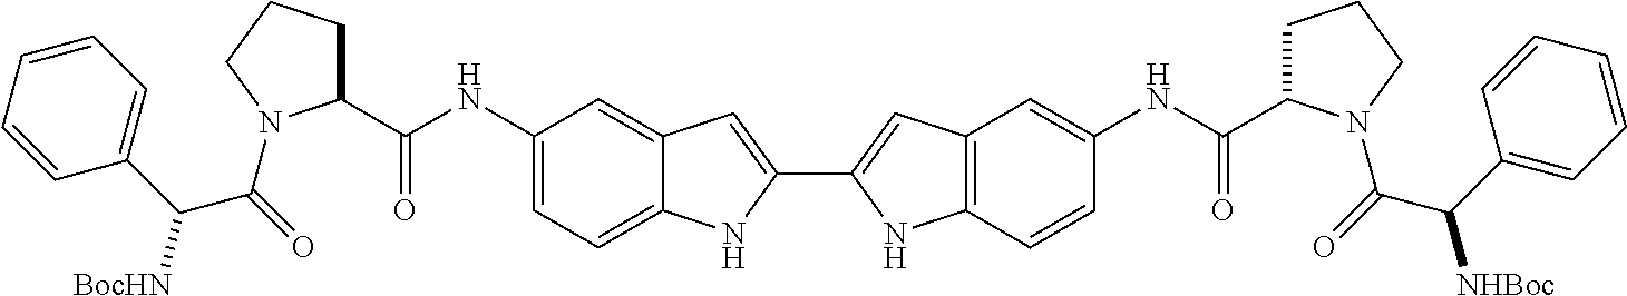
C1(NC(C2CCCN2C(=O)C(C2=CC=CC=C2)[BocHN])=O)=CC=C2C(=C1)C=C(C1=CC3=C(N1)C=CC(NC(C1CCCN1C(=O)C(C1=CC=CC=C1)[NHBoc])=O)=C3)N2
